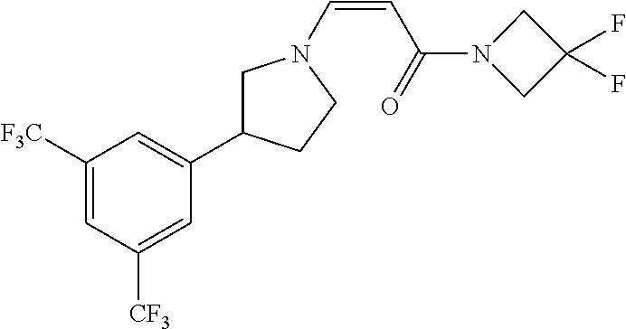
C1([F3C])=CC([CF3])=CC(C2CN(C=CC(=O)N3CC(F)(F)C3)CC2)=C1
